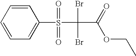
C1=CC=CC(S(=O)(=O)C(Br)(Br)C(=O)OCC)=C1
